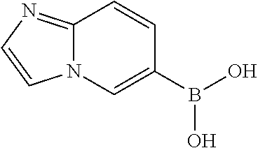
C1(B(O)O)=CN2C(=NC=C2)C=C1
